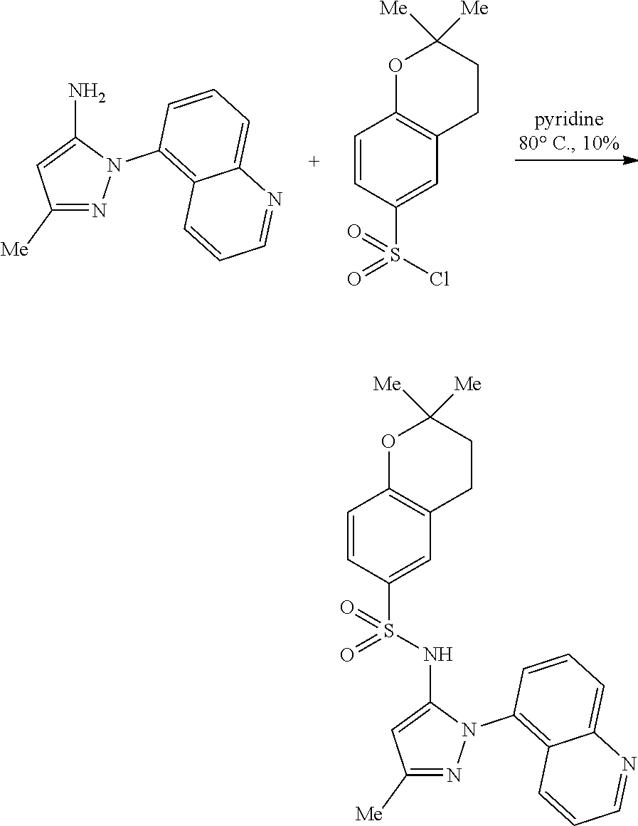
C1([Me])=NN(C2=C3C(=CC=C2)N=CC=C3)C(N)=C1.C1=CC(S(Cl)(=O)=O)=CC2=C1OC([Me])([Me])CC2.C1=CC(S(NC2=CC([Me])=NN2C2=C3C(=CC=C2)N=CC=C3)(=O)=O)=CC2=C1OC([Me])([Me])CC2
